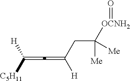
C([H])([C5H11])=C=C([H])CC([OCNH2]=O)([Me])[Me]
